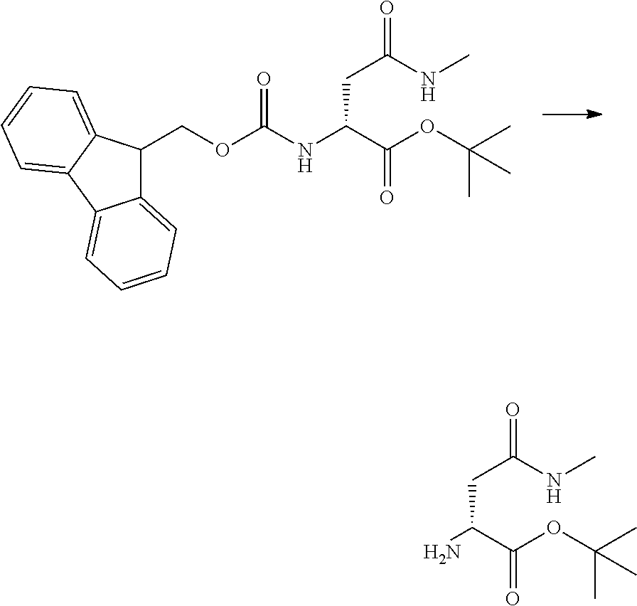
C(C(C(OC(C)(C)C)=O)NC(OCC1C2=CC=CC=C2C2=CC=CC=C21)=O)C(NC)=O.C(C(C(OC(C)(C)C)=O)N)C(NC)=O
